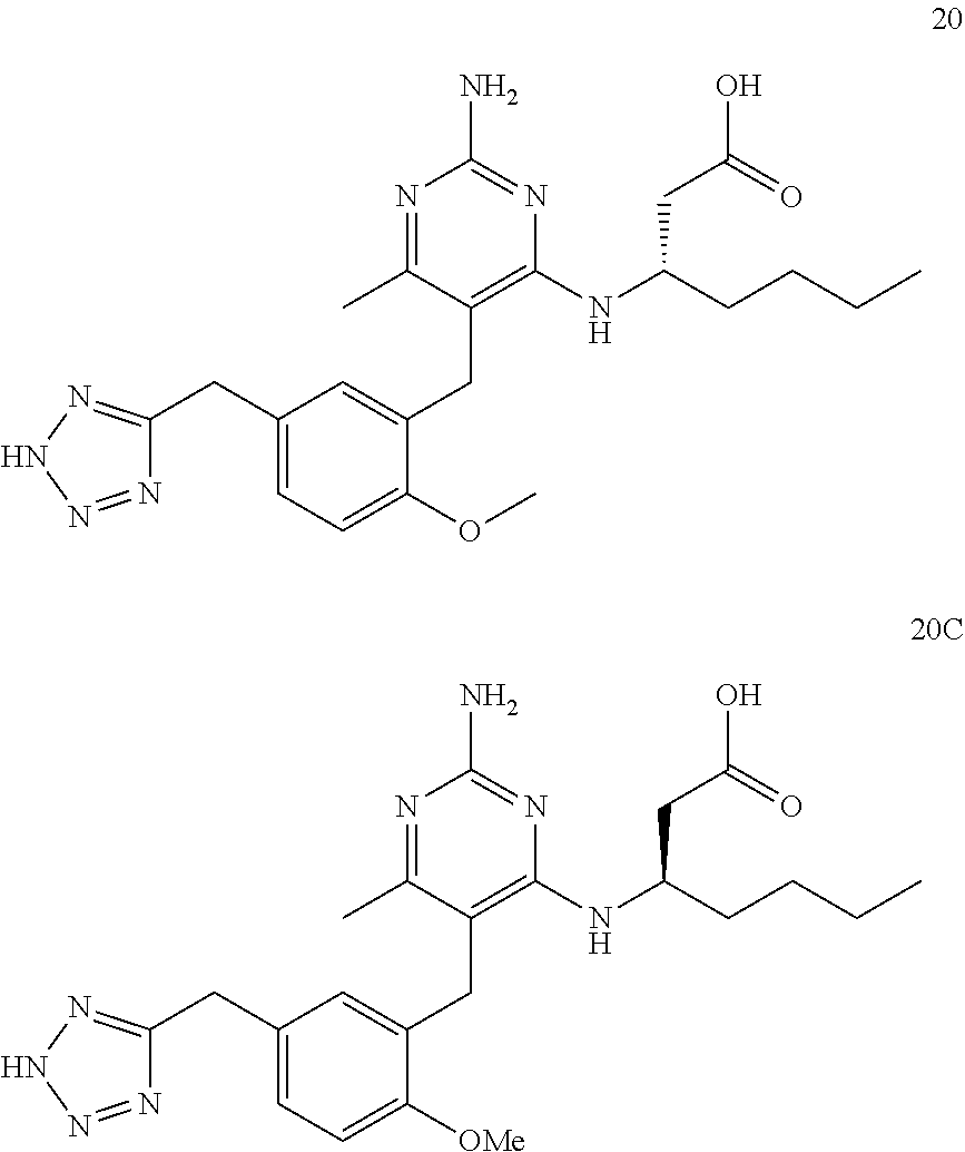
C1(CC2=NNN=N2)=CC=C(OC)C(CC2=C(NC(CCCC)CC(O)=O)N=C(N)N=C2C)=C1.C1(CC2=NNN=N2)=CC=C([OMe])C(CC2=C(NC(CCCC)CC(O)=O)N=C(N)N=C2C)=C1
